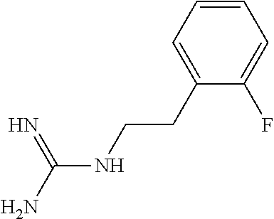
C(NCCC1=CC=CC=C1F)(N)=N
